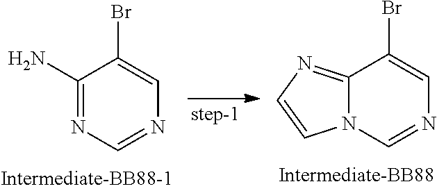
C1(N)=NC=NC=C1Br.C12=NC=CN1C=NC=C2Br
